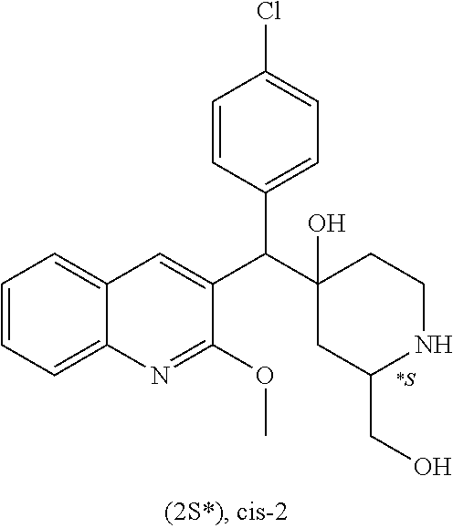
C1=CC=C2C(=C1)C=C(C(C1(O)CC(CO)NCC1)C1=CC=C(Cl)C=C1)C(OC)=N2
